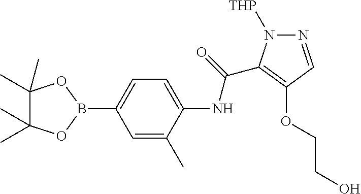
N1=CC(OCCO)=C(C(=O)NC2=CC=C(B3OC(C)(C)C(C)(C)O3)C=C2C)N1[THP]
